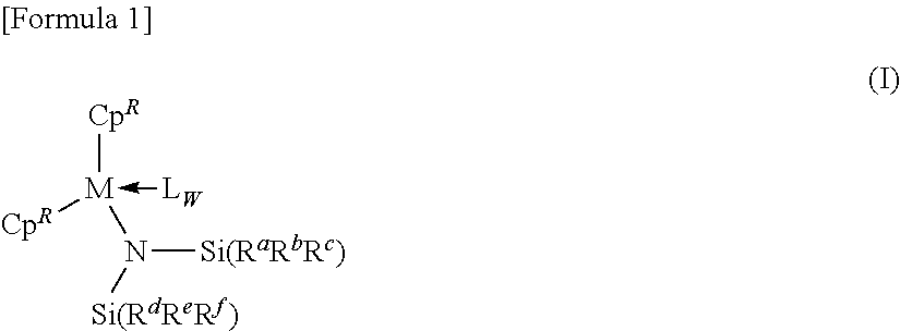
[CpR][M](N([Si(RdReRf)])[Si(RaRbRc)])([CpR])-[LW]
